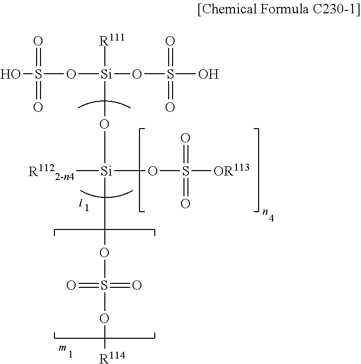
OS(=O)(=O)O[Si]([R111])(OS(=O)(=O)O)O[Si]([R1122-n4])(OS(=O)(=O)[OR113])OS(=O)(=O)O[R114]
